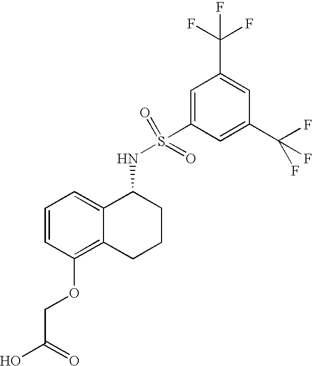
C1=CC(OCC(O)=O)=C2C(=C1)C(NS(C1=CC(C(F)(F)F)=CC(C(F)(F)F)=C1)(=O)=O)CCC2
